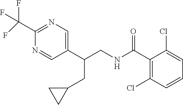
C1(C(F)(F)F)=NC=C(C(CNC(C2=C(Cl)C=CC=C2Cl)=O)CC2CC2)C=N1
